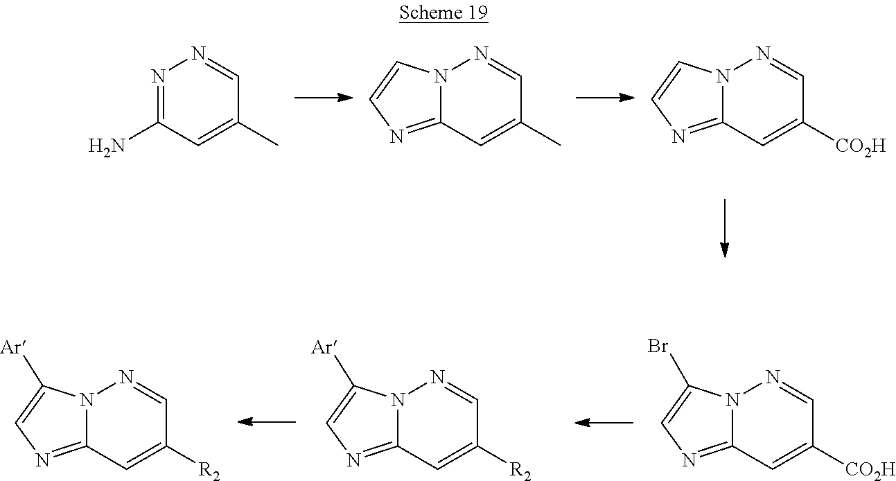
N1=C(N)C=C(C)C=N1.N12C(=NC=C1)C=C(C)C=N2.N12C(=NC=C1)C=C([CO2H])C=N2.N12C(=NC=C1Br)C=C([CO2H])C=N2.N12C(=NC=C1[Ar])C=C([R2])C=N2.N12C(=NC=C1[Ar])C=C([R2])C=N2
